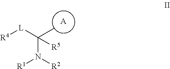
[R4][L]C(C)([R5])N([R2])[R1].[A]
